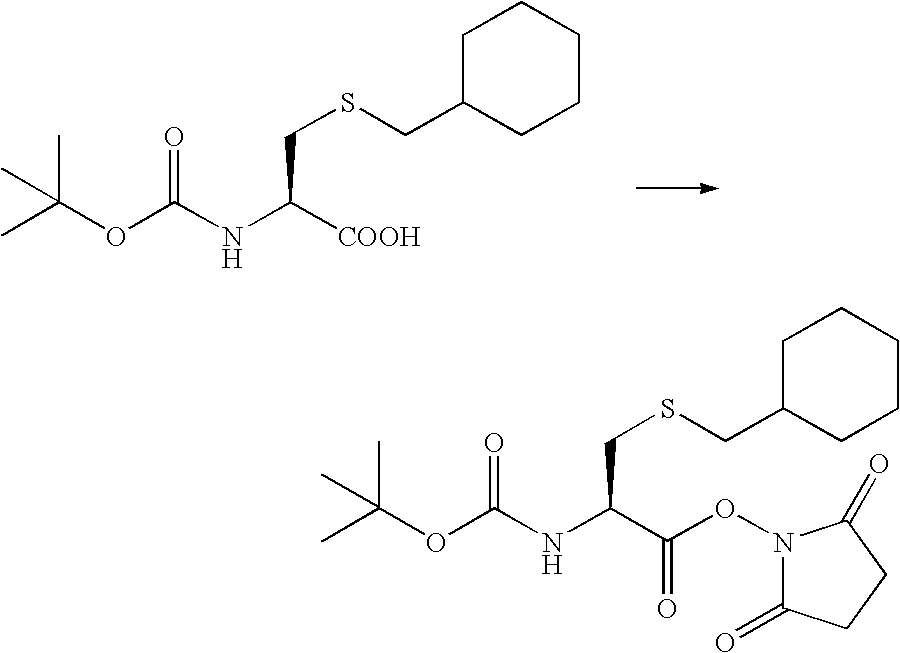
CC(OC(NC([COOH])CSCC1CCCCC1)=O)(C)C.CC(OC(NC(C(ON1C(=O)CCC1=O)=O)CSCC1CCCCC1)=O)(C)C
